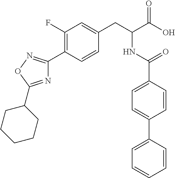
C1(F)=C(C2=NOC(C3CCCCC3)=N2)C=CC(CC(C(O)=O)NC(C2=CC=C(C3=CC=CC=C3)C=C2)=O)=C1
